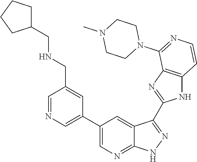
C1=NC=C(C2=CN=C3C(=C2)C(C2=NC4=C(N2)C=CN=C4N2CCN(C)CC2)=NN3)C=C1CNCC1CCCC1
